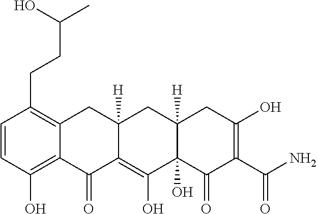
C1=CC(O)=C2C(=C1CCC(C)O)CC1([H])C(=C(O)C3(O)C([H])(C1)CC(O)=C(C(N)=O)C3=O)C2=O
